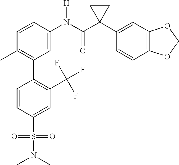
C1=C(N(C(C2(C3=CC4=C(C=C3)OCO4)CC2)=O)[H])C=CC(C)=C1C1=C(C(F)(F)F)C=C(S(N(C)C)(=O)=O)C=C1
